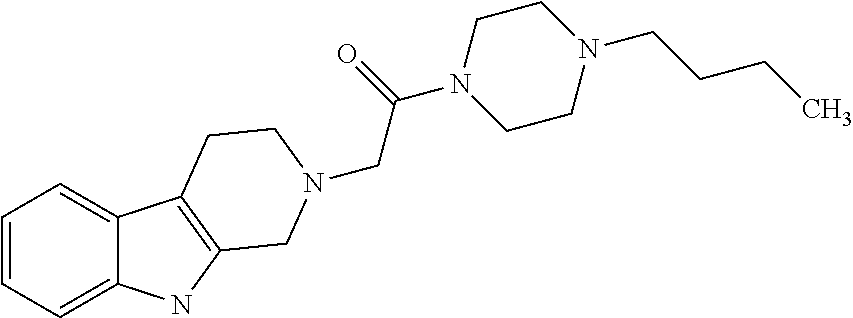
C1=CC=C2C(=C1)C1=C(N2)CN(CC(=O)N2CCN(CCCC)CC2)CC1
